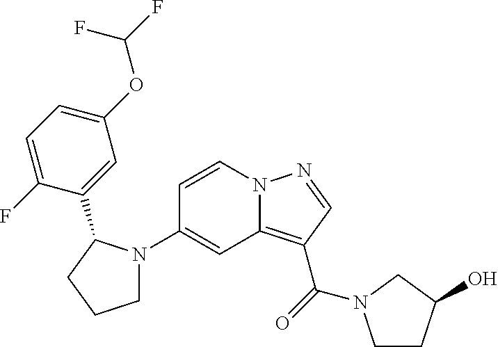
N12C(=C(C(=O)N3CCC(O)C3)C=N1)C=C(N1CCCC1C1=CC(OC(F)F)=CC=C1F)C=C2
